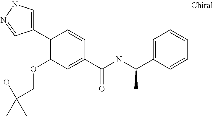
C1=C(C2=C(OCC(C)(O)C)C=C(C(NC(C3=CC=CC=C3)C)=O)C=C2)C=NN1
